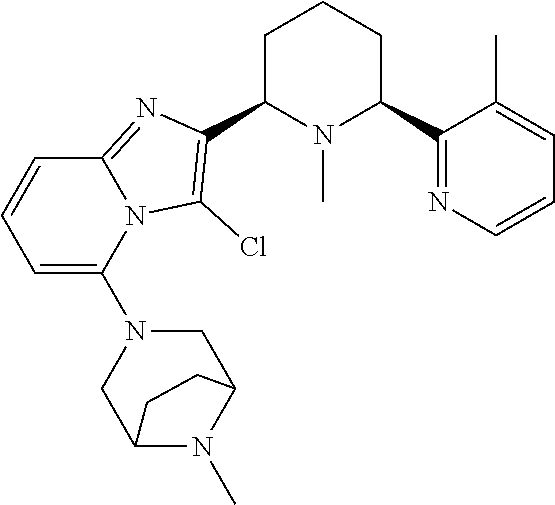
C1C(C2=C(Cl)N3C(=N2)C=CC=C3N2CC3N(C)C(C2)CC3)N(C)C(C2=NC=CC=C2C)CC1
